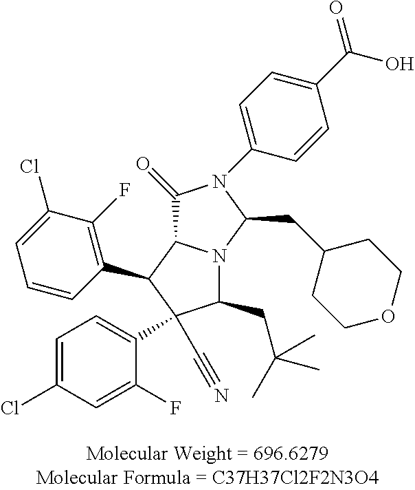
C1(=O)C2N(C(CC3CCOCC3)N1C1=CC=C(C(O)=O)C=C1)C(CC(C)(C)C)C(C#N)(C1=CC=C(Cl)C=C1F)C2C1=C(F)C(Cl)=CC=C1
